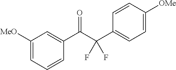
C1=C([MeO])C=C(C(C(C2=CC=C([OMe])C=C2)(F)F)=O)C=C1
